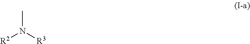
[R2]N([R3])C
